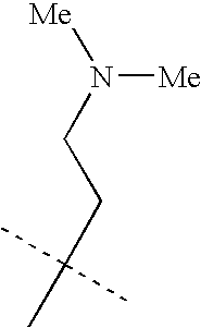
[Me]N(CCC(C)(C)C)[Me]
